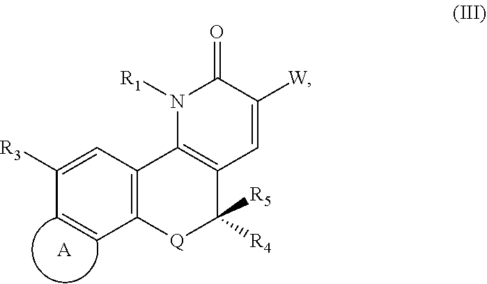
C12=C(C=C([R3])C=C1)C1=C(C([R4])([R5])[Q]2)C=C([W])C(=O)N1[R1].[A]
